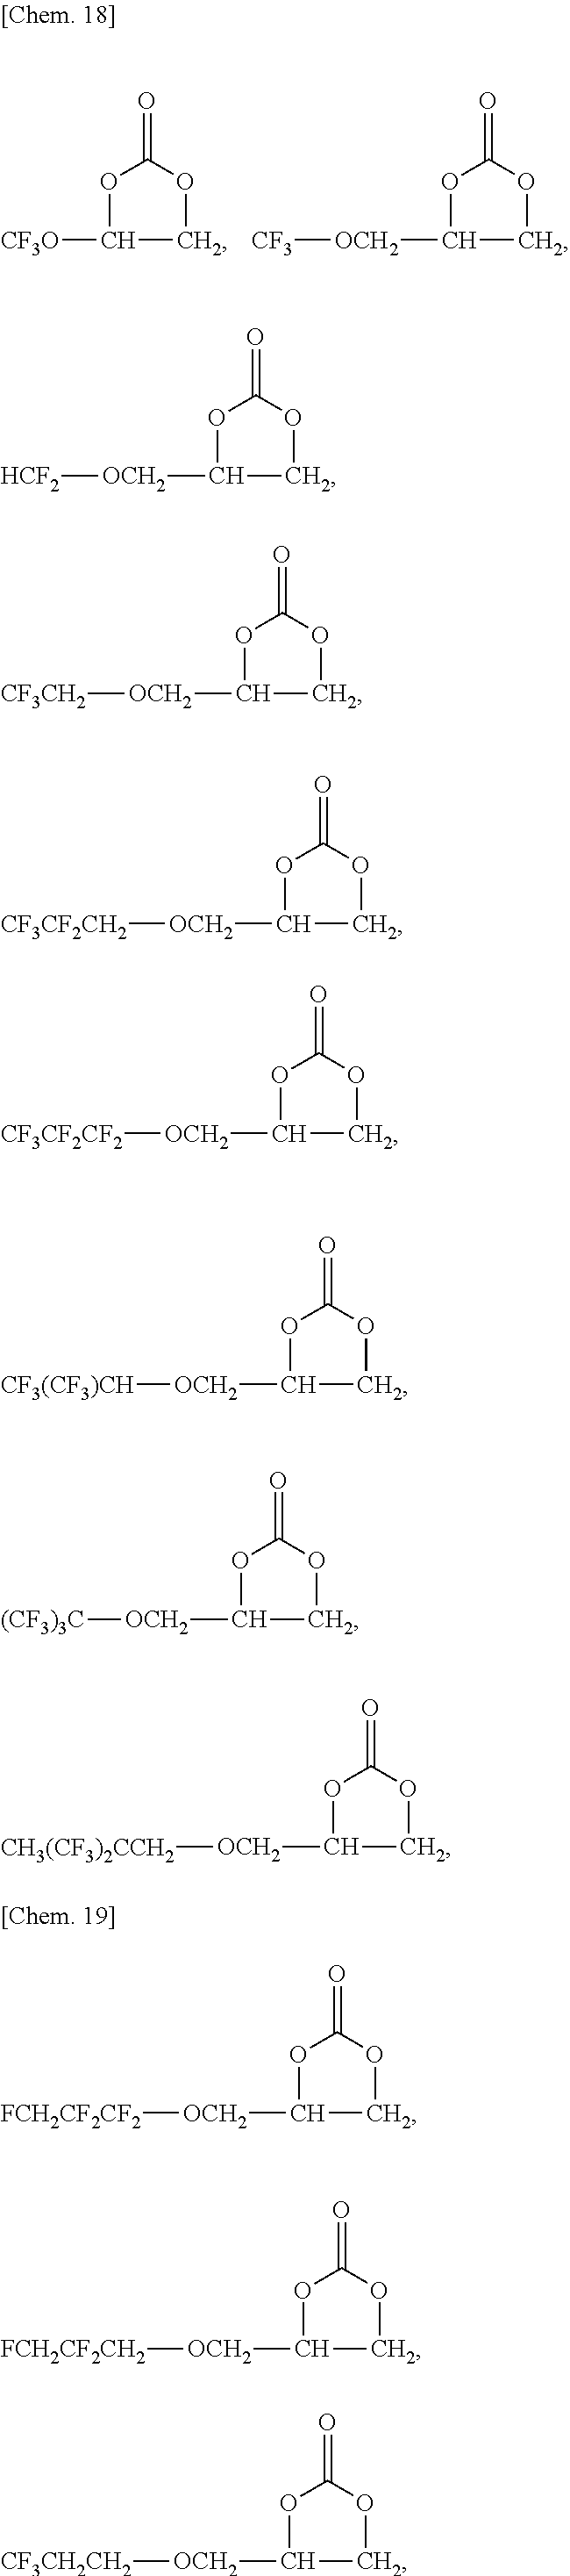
[CF3O]C1COC(=O)O1.[OCH2](C1COC(=O)O1)[CF3].[OCH2](C1COC(=O)O1)[HCF2].[OCH2](C1COC(=O)O1)[CF3CH2].[OCH2](C1COC(=O)O1)[CF3CF2CH2].[OCH2](C1COC(=O)O1)[CF3CF2CF2].[OCH2](C1COC(=O)O1)[CF3(CF3)CH].[OCH2](C1COC(=O)O1)[(CF3)3C].[OCH2](C1COC(=O)O1)[CH3(CF3)2CCH2].[OCH2](C1COC(=O)O1)[FCH2CF2CF2].[OCH2](C1COC(=O)O1)[FCH2CF2CH2].[OCH2](C1COC(=O)O1)[CF3CH2CH2]
